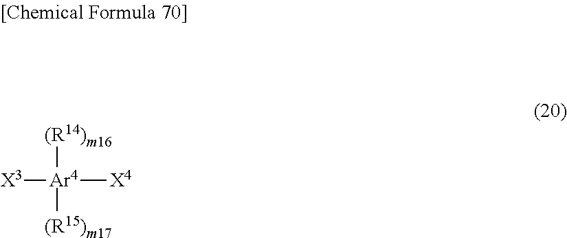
[X3][Ar4]([X4])([(R14)m16])[(R15)m17]
